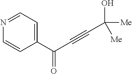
N1=CC=C(C(=O)C#CC([Me])(O)[Me])C=C1
